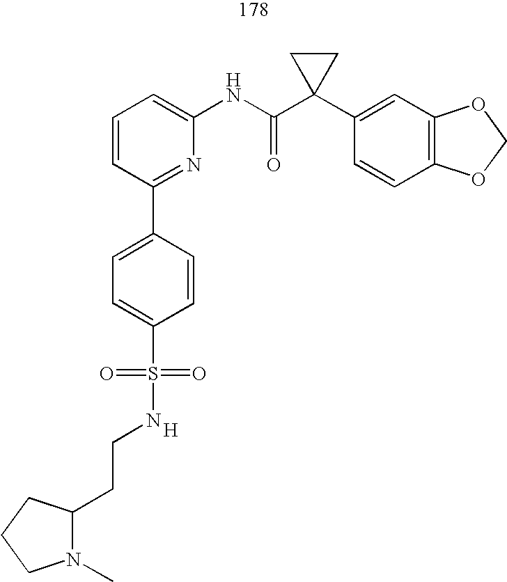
[H].C1=CC=C(NC(C2(C3=CC4=C(C=C3)OCO4)CC2)=O)N=C1C1=CC=C(S(=O)(=O)NCCC2N(C)CCC2)C=C1
